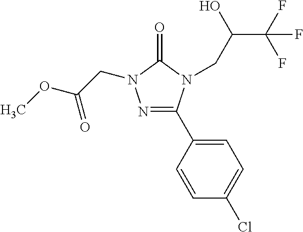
N1=C(C2=CC=C(Cl)C=C2)N(CC(C(F)(F)F)O)C(=O)N1CC(OC)=O
